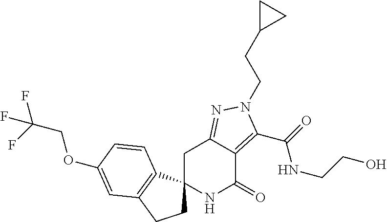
C1C2(C3=C(C1)C=C(OCC(F)(F)F)C=C3)NC(=O)C1=C(C(=O)NCCO)N(CCC3CC3)N=C1C2
